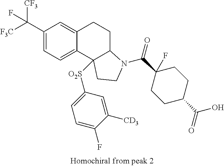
C(C1=CC=C2C(=C1)CCC1C2([O2S]C2=CC=C(F)C([CD3])=C2)CCN1C(=O)C1(F)CCC(C(O)=O)CC1)([F3C])([CF3])F
